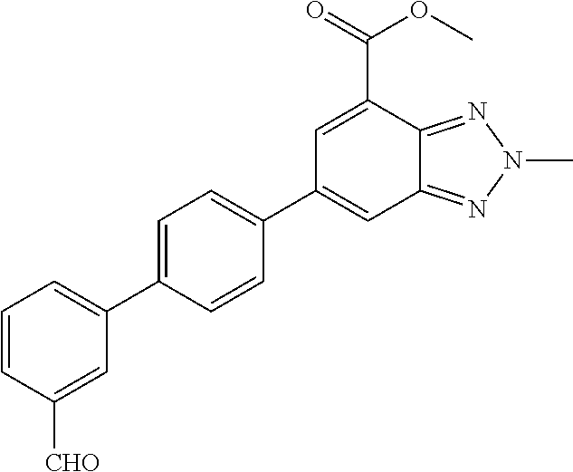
C12=NN(C)N=C1C(C(=O)OC)=CC(C1=CC=C(C3=CC=CC([CHO])=C3)C=C1)=C2
